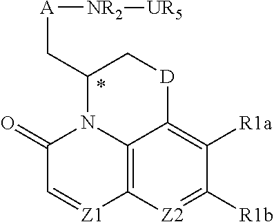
C12=C3[Z2]=C([R1b])C([R1a])=C1[D]CC(C[A][NR2][UR5])N2C(=O)C=[Z1]3
